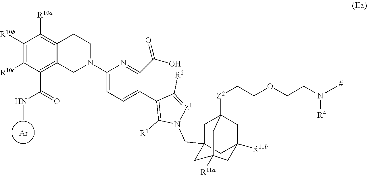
C1([R10b])=C([R10c])C(C(=O)NC)=C2C(=C1[R10a])CCN(C1=CC=C(C3=C([R1])N(CC45CC6([Z2]CCOCCN(C)[R4])CC([R11b])(C4)CC([R11a])(C5)C6)[Z1]=C3[R2])C(C(=O)O)=N1)C2.[Ar]
